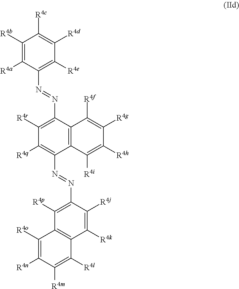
C1([R4b])=C([R4a])C(N=NC2=C([R4r])C([R4q])=C(N=NC3=C([R4p])C4=C(C([R4k])=C3[R4j])C([R4l])=C([R4m])C([R4n])=C4[R4o])C3=C2C([R4f])=C([R4g])C([R4h])=C3[R4i])=C([R4e])C([R4d])=C1[R4c]
